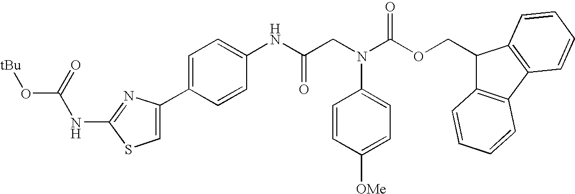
C1(NC(O[tBu])=O)=NC(C2=CC=C(NC(CN(C3=CC=C([OMe])C=C3)C(OCC3C4=C(C5=C3C=CC=C5)C=CC=C4)=O)=O)C=C2)=CS1
